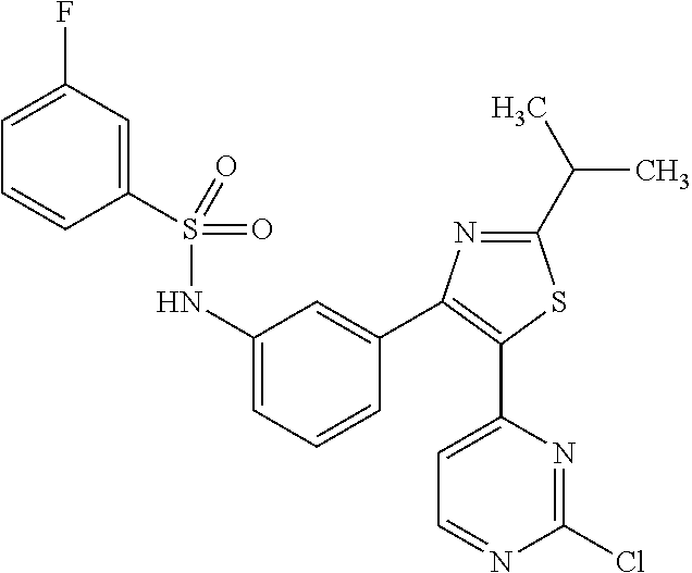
FC1=CC=CC(S(NC2=CC=CC(C3=C(C4=CC=NC(Cl)=N4)SC(C(C)C)=N3)=C2)(=O)=O)=C1
